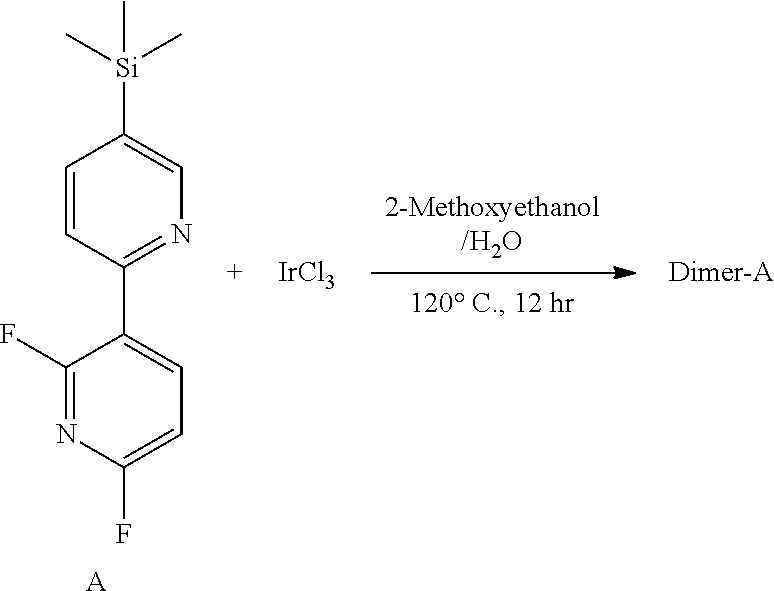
C1=CC(C2=CC=C(F)N=C2F)=NC=C1[Si](C)(C)C.[A].[IrCl3]
